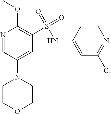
N1=CC(N2CCOCC2)=CC(S(=O)(=O)NC2=CC(Cl)=NC=C2)=C1OC
